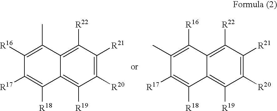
C12=C([R22])C([R21])=C([R20])C([R19])=C1C([R18])=C([R17])C([R16])=C2C.C12=C([R22])C([R21])=C([R20])C([R19])=C1C([R18])=C([R17])C(C)=C2[R16]
